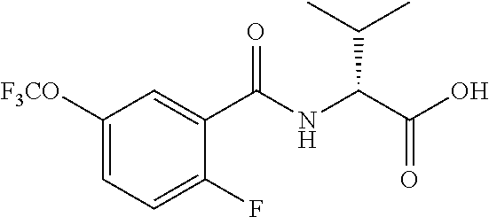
N(C(C(O)=O)C(C)C)C(C1=CC([F3CO])=CC=C1F)=O
